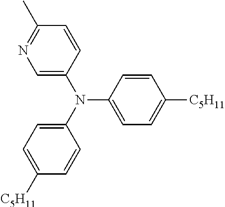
C1=C(N(C2=CC=C([C5H11])C=C2)C2=CC=C([C5H11])C=C2)C=CC(C)=N1
